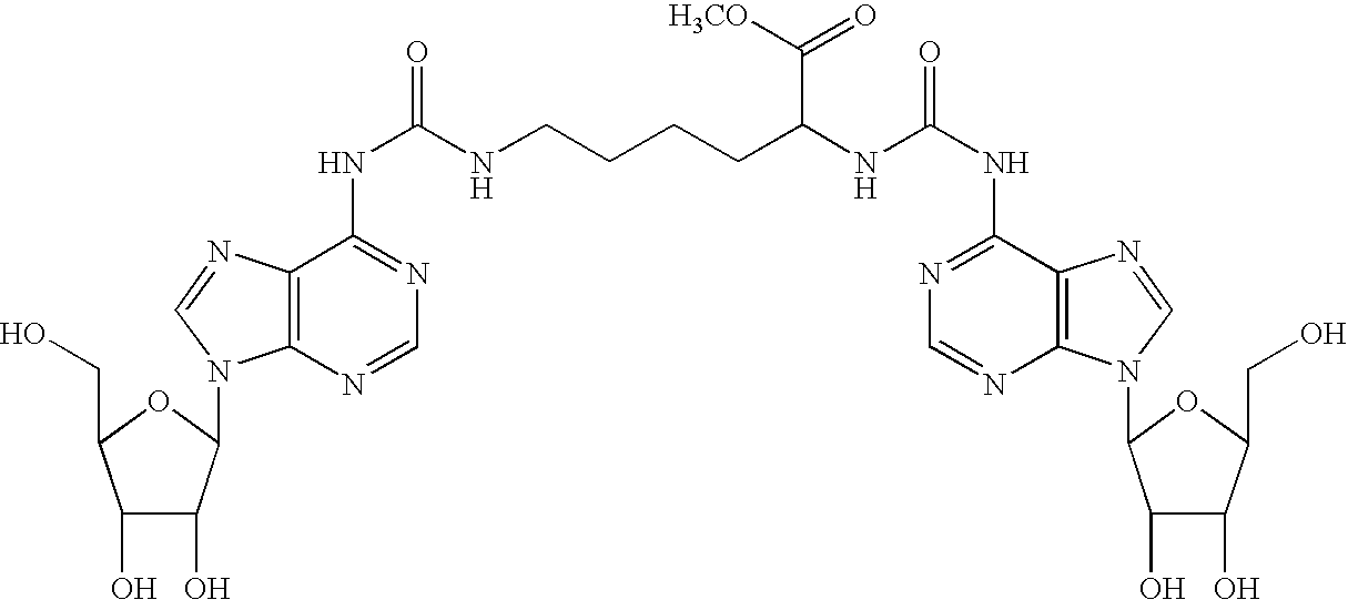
C1(O)C(O)C(N2C3=C(C(NC(NCCCCC(NC(NC4=NC=NC5=C4N=CN5C4C(O)C(O)C(CO)O4)=O)C([H3CO])=O)=O)=NC=N3)N=C2)OC1CO
